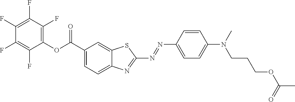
CN(C1=CC=C(N=NC2=NC3=CC=C(C(OC4=C(F)C(F)=C(F)C(F)=C4F)=O)C=C3S2)C=C1)CCCOC(=O)C
